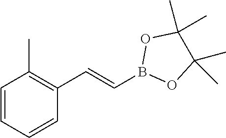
B1(C=CC2=C(C)C=CC=C2)OC(C)(C)C(C)(C)O1
